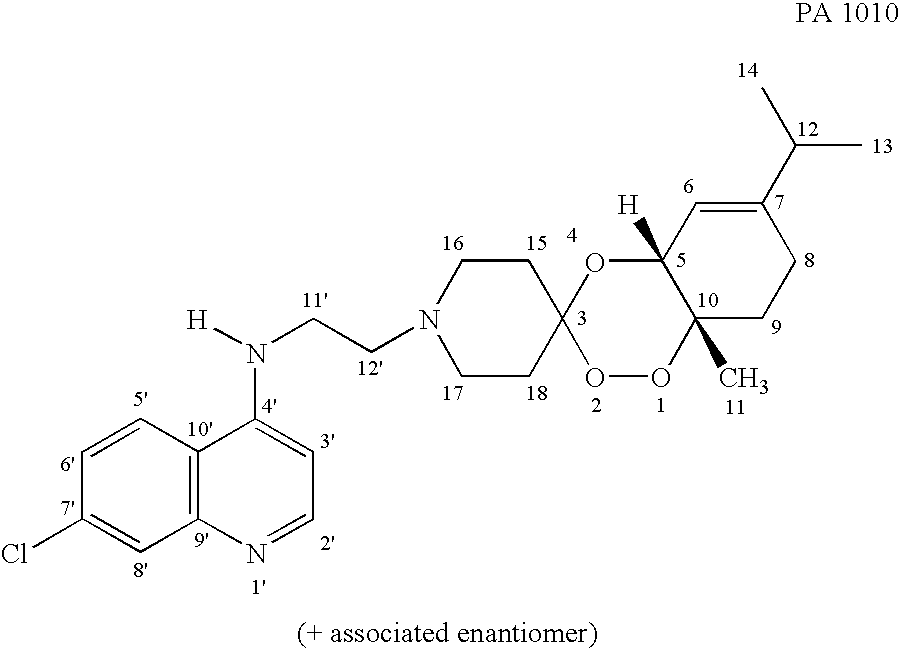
C1=CC2=C(C=C1Cl)N=CC=C2N([H])CCN1CCC2(CC1)OOC1(C)C([H])(O2)C=C(C(C)C)CC1
